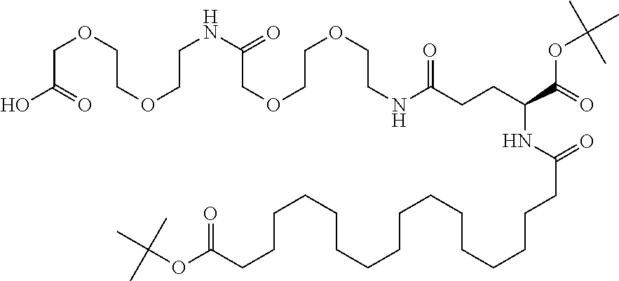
C(C(=O)O)OCCOCCNC(COCCOCCNC(CCC(C(=O)OC(C)(C)C)NC(=O)CCCCCCCCCCCCCCCCC(=O)OC(C)(C)C)=O)=O
